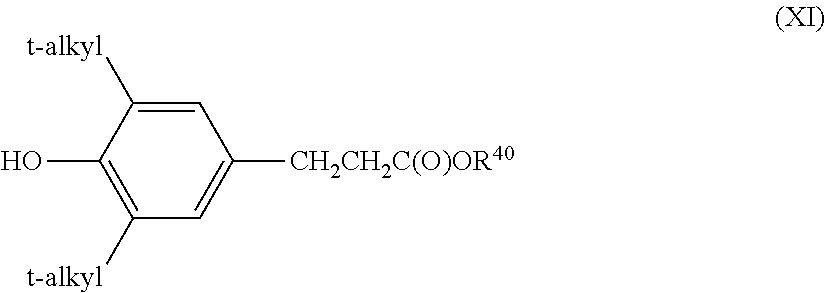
C1([t-alkyl])=C(O)C([t-alkyl])=CC([CH2CH2C(O)OR40])=C1
